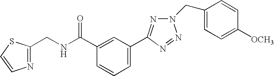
C1(CNC(C2=CC(C3=NN(CC4=CC=C([OCH3])C=C4)N=N3)=CC=C2)=O)=NC=CS1
